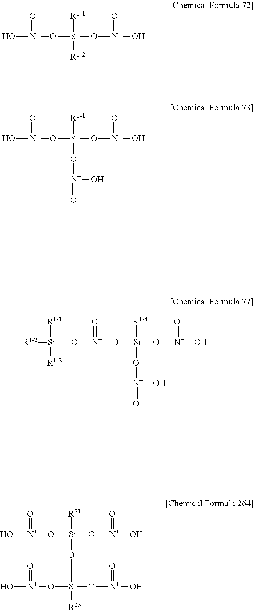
O[N+](O[Si](O[N+](O)=O)([R1-1])[R1-2])=O.O[N+](O[Si](O[N+](O)=O)([R1-1])O[N+](=O)O)=O.O([N+](O[Si](O[N+](O)=O)([R1-4])O[N+](=O)O)=O)[Si]([R1-2])([R1-1])[R1-3].O[N+](O[Si](O[N+](O)=O)([R21])O[Si](O[N+](O)=O)(O[N+](O)=O)[R23])=O
